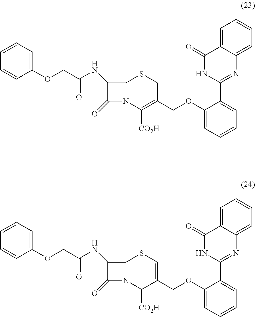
C1(OCC(NC2C(=O)N3C2SCC(COC2=CC=CC=C2C2=NC4=CC=CC=C4C(=O)N2)=C3[CO2H])=O)=CC=CC=C1.C1(OCC(NC2C(=O)N3C2SC=C(COC2=CC=CC=C2C2=NC4=CC=CC=C4C(=O)N2)C3[CO2H])=O)=CC=CC=C1
